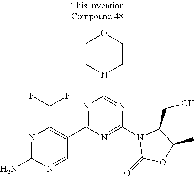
N1=C(N2CCOCC2)N=C(C2=C(C(F)F)N=C(N)N=C2)N=C1N1C(=O)OC(C)C1CO
